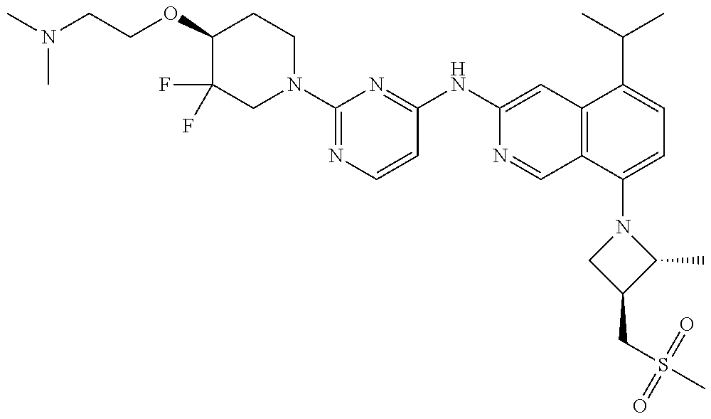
C1(OCCN(C)C)C(F)(F)CN(C2=NC=CC(NC3=CC4=C(C=N3)C(N3CC(CS(C)(=O)=O)C3C)=CC=C4C(C)C)=N2)CC1
